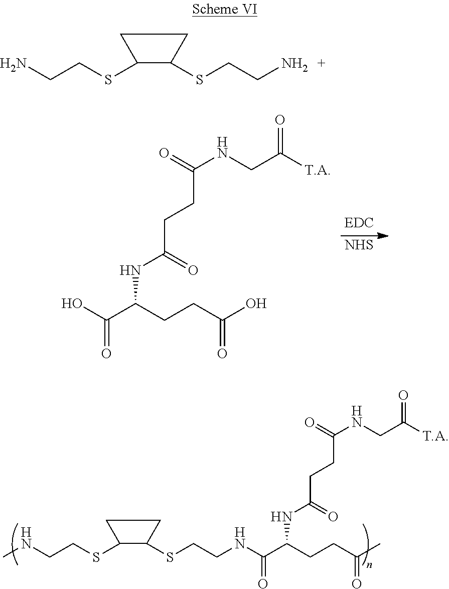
O=C(CNC(CCC(=O)NC(CCC(=O)O)C(=O)O)=O)[T.A].[NHS].O=C(CNC(CCC(=O)NC(CCC(=O)C)C(=O)NCCSC1C(SCCNC)CC1)=O)[T.A].NCCSC1C(SCCN)CC1
